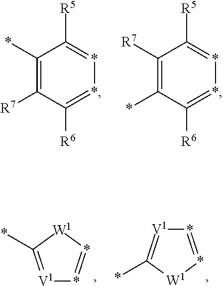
C1(*)=C([R7])C([R6])=**=C1[R5].C1([R7])=C(*)C([R6])=**=C1[R5].[V1]1=C(*)[W1]*=*1.[V1]1=C(*)[W1]*=*1
